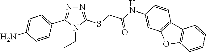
N1=C(SCC(NC2=CC3=C(C=C2)C2=C(O3)C=CC=C2)=O)N(CC)C(C2=CC=C(N)C=C2)=N1
